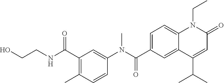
C1(N(C(C2=CC=C3C(=C2)C(C(C)C)=CC(=O)N3CC)=O)C)=CC(C(NCCO)=O)=C(C)C=C1
